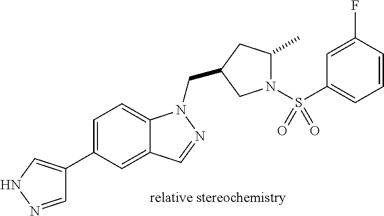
C1=NNC=C1C1=CC=C2C(=C1)C=NN2CC1CC(C)N(S(C2=CC=CC(F)=C2)(=O)=O)C1
